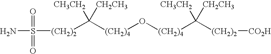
[(CH2)4](O[(CH2)4]C([CH3CH2])([CH2CH3])[(CH2)2][CO2H])C([CH3CH2])([CH2CH3])[(CH2)2]S(N)(=O)=O
